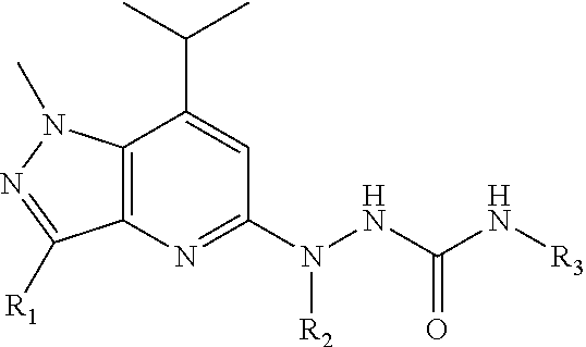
C12=C(N=C(N([R2])NC(N[R3])=O)C=C1C(C)C)C([R1])=NN2C
